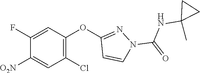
C1(OC2=C(Cl)C=C([O2N])C(F)=C2)=NN(C(=O)NC2(C)CC2)C=C1
